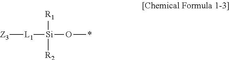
[R1][Si]([R2])(O*)[L1][Z3]
